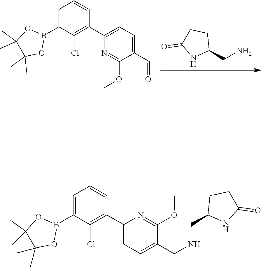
B1(C2=CC=CC(C3=CC=C(C=O)C(OC)=N3)=C2Cl)OC(C)(C)C(C)(C)O1.C1C(CN)NC(=O)C1.C1C(CNCC2=CC=C(C3=C(Cl)C(B4OC(C)(C)C(C)(C)O4)=CC=C3)N=C2OC)NC(=O)C1
